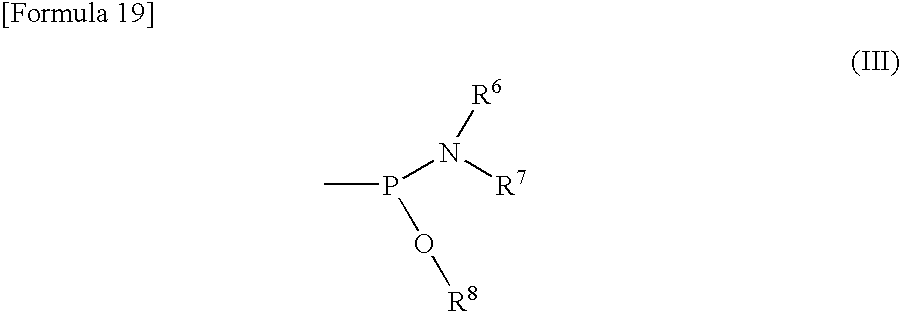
P(C)(N([R7])[R6])O[R8]
